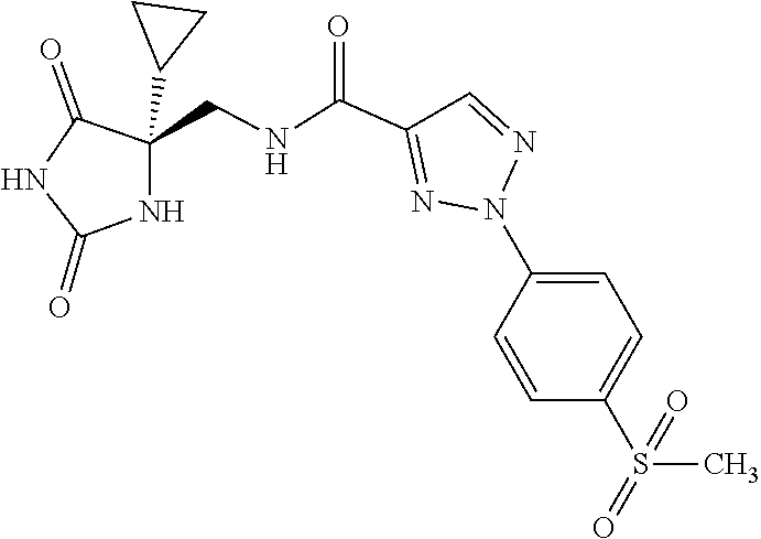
C1=C(S(C)(=O)=O)C=CC(N2N=CC(C(NCC3(C4CC4)C(=O)NC(=O)N3)=O)=N2)=C1
